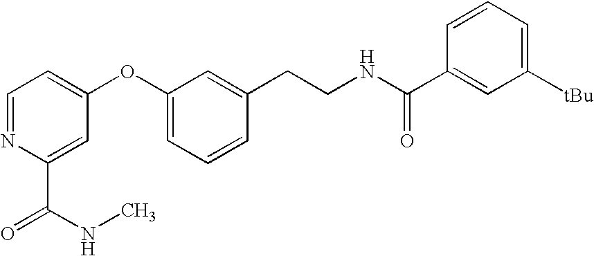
C1=NC(C(NC)=O)=CC(OC2=CC=CC(CCNC(C3=CC([tBu])=CC=C3)=O)=C2)=C1
